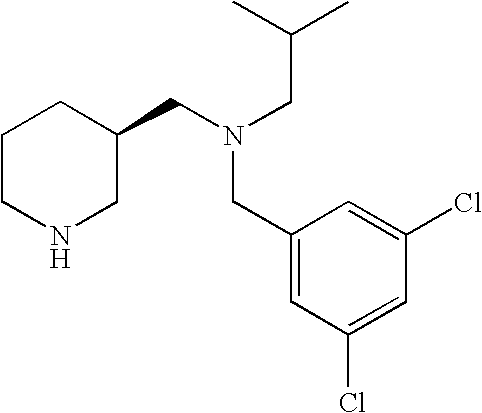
C1(CN(CC(C)C)CC2=CC(Cl)=CC(Cl)=C2)CCCNC1
